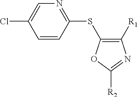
C1([R1])=C(SC2=NC=C(Cl)C=C2)OC([R2])=N1
